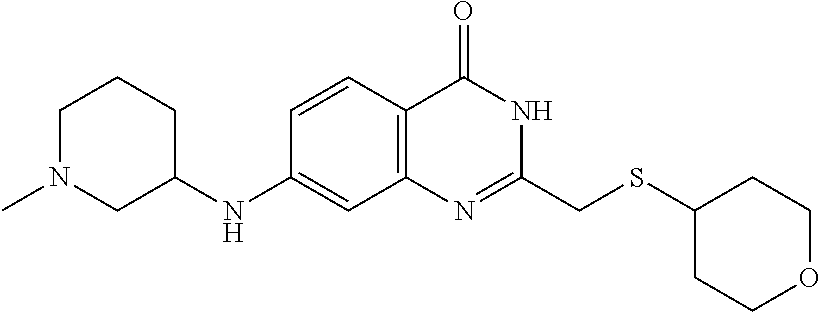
C1CCC(NC2=CC3=C(C=C2)C(=O)NC(CSC2CCOCC2)=N3)CN1C
